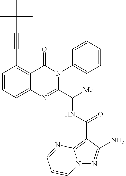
C1=CC=C2C(=C1C#CC(C)(C)C)C(=O)N(C1=CC=CC=C1)C(C([Me])NC(=O)C1=C3N(N=C1[NH2])C=CC=N3)=N2
